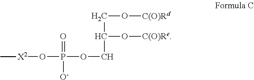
[X2](OP(OCC(CO[C(O)Rd])O[C(O)Re])(=O)[O-])C
